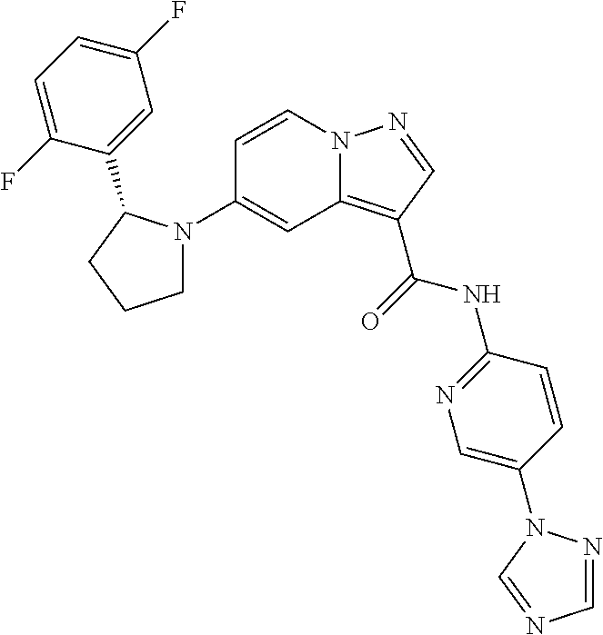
C1=CN2C(=C(C(=O)NC3=NC=C(N4N=CN=C4)C=C3)C=N2)C=C1N1CCCC1C1=CC(F)=CC=C1F
